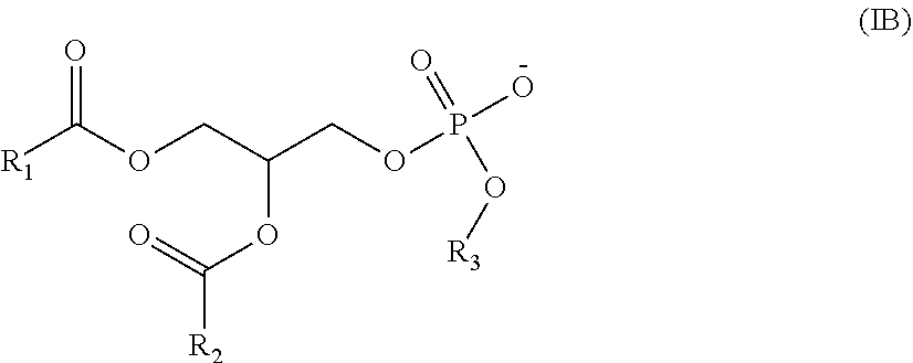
O(CC(OC(=O)[R2])COP(O)(=O)O[R3])C([R1])=O
